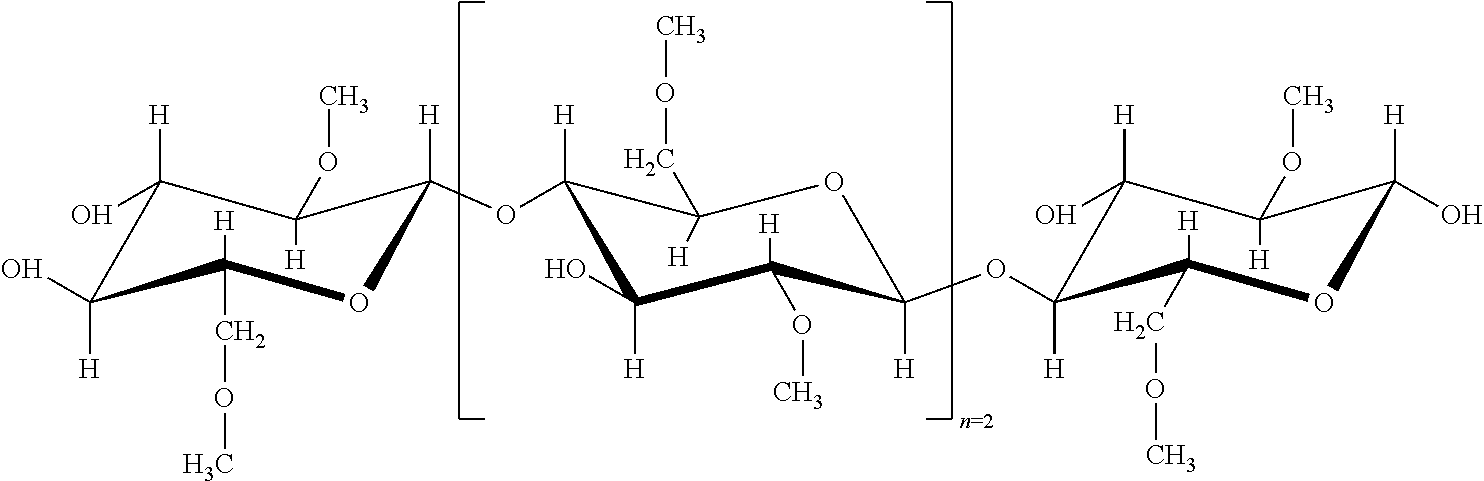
C1(O)([H])C(O)([H])C([H])(COC)OC([H])(OC2([H])C(O)([H])C([H])(OC)C([H])(OC3([H])C(O)([H])C([H])(OC)C([H])(O)OC3([H])COC)OC2([H])COC)C1([H])OC
